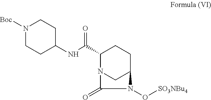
C1(C(=O)NC2CCN([Boc])CC2)N2CC(CC1)N(O[SO3NBu4])C2=O
